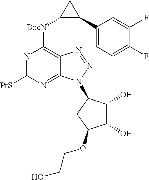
C1(C2CC2[BocN]C2=C3C(=NC([PrS])=N2)N(C2C(O)C(O)C(OCCO)C2)N=N3)=CC=C(F)C(F)=C1
